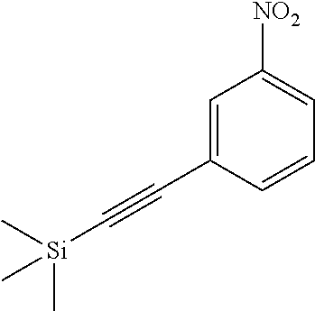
C1=C(C#C[Si](C)(C)C)C=CC=C1[NO2]
